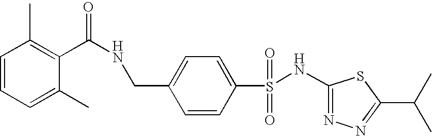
C1(NS(C2=CC=C(CNC(C3=C(C)C=CC=C3C)=O)C=C2)(=O)=O)=NN=C(C(C)C)S1
